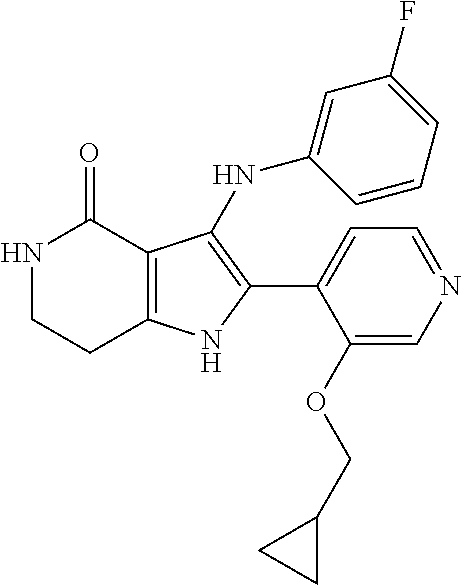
N1CCC2=C(C1=O)C(NC1=CC(F)=CC=C1)=C(C1=CC=NC=C1OCC1CC1)N2
